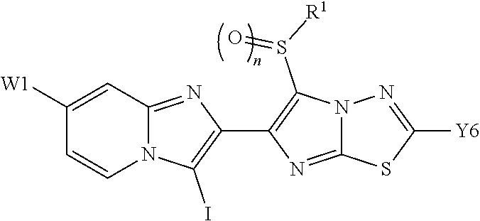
C1([W1])=CC2=NC(C3=C(S([R1])=O)N4C(=N3)SC([Y6])=N4)=C(I)N2C=C1
